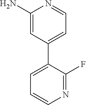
C1(N)=CC(C2=CC=CN=C2F)=CC=N1
